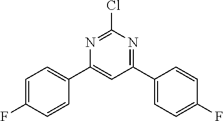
N1=C(Cl)N=C(C2=CC=C(F)C=C2)C=C1C1=CC=C(F)C=C1
